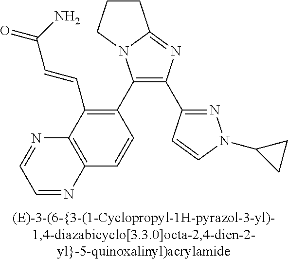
C1(C2=C(C=CC(=O)N)C3=C(C=C2)N=CC=N3)=C(C2=NN(C3CC3)C=C2)N=C2N1CCC2
